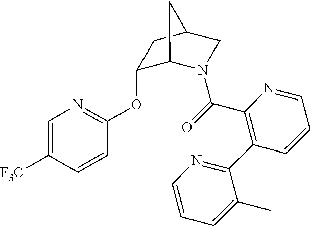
C1(OC2=NC=C([F3C])C=C2)C2N(C(=O)C3=C(C4=NC=CC=C4C)C=CC=N3)CC(C1)C2
